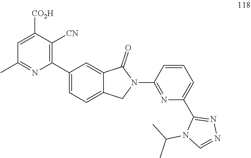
C1([CO2H])=CC(C)=NC(C2=CC=C3C(=C2)C(=O)N(C2=NC(C4=NN=CN4C(C)C)=CC=C2)C3)=C1[CN]
